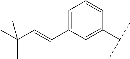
C1(C=CC(C)(C)C)=CC=CC(C(C)C)=C1
